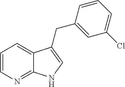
C1=CN=C2C(=C1)C(CC1=CC(Cl)=CC=C1)=CN2
